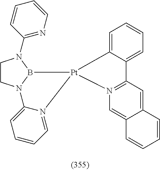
C1CN2B(N1C1=NC=CC=C1)[Pt]1(N3=CC=CC=C23)C2=CC=CC=C2C2=N1C=C1C(=C2)C=CC=C1
